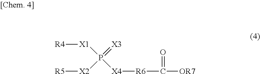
[X1](P([X4][R6]C(=O)[OR7])(=[X3])[X2][R5])[R4]
